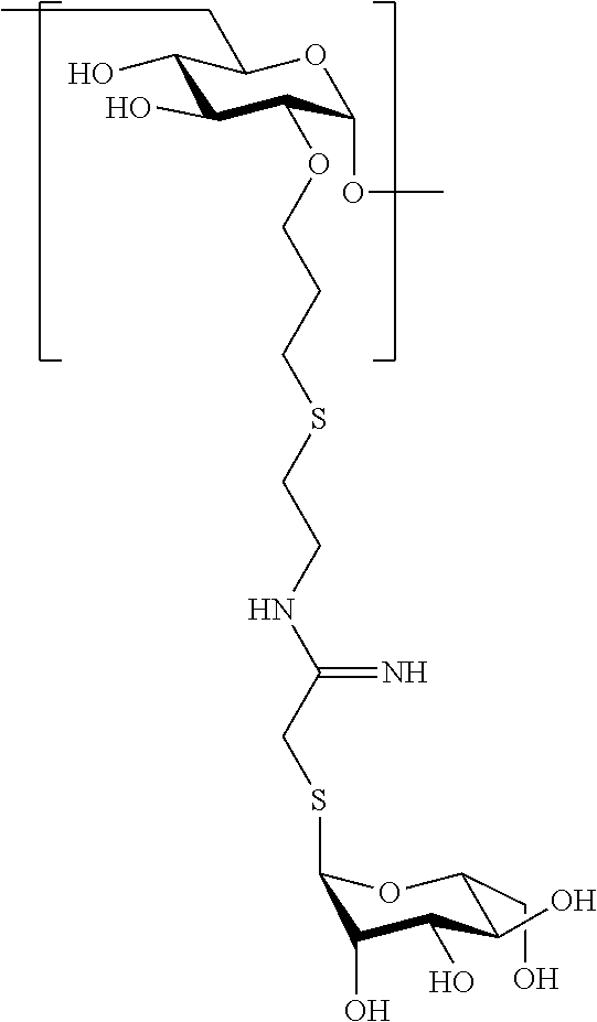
CCC1C(O)C(O)C(OCCCSCCNC(CSC2C(O)C(O)C(O)C(CO)O2)=N)C(OC)O1
